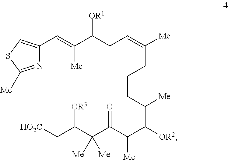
N1=C([Me])SC=C1C=C(C(CC=C([Me])CCCC(C([OR2])C(C(C(C(C[HO2C])[OR3])([Me])[Me])=O)[Me])[Me])[OR1])[Me]
